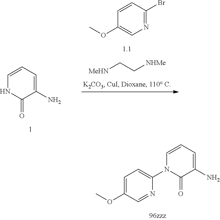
C1=CC=C(N)C(=O)N1.N1=C(Br)C=CC(OC)=C1.[MeHN]CC[NHMe].C1=C(N)C(=O)N(C2=CC=C(OC)C=N2)C=C1
